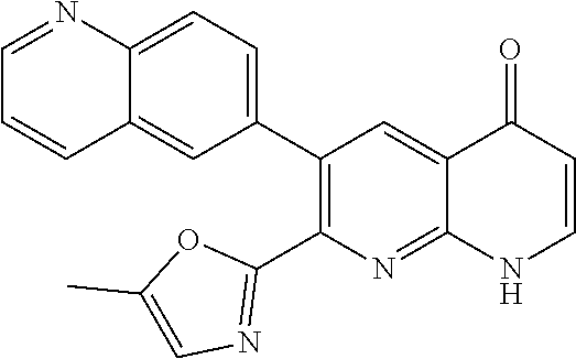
C12=CC=C(C3=C(C4=NC=C(C)O4)N=C4C(=C3)C(=O)C=CN4)C=C1C=CC=N2
